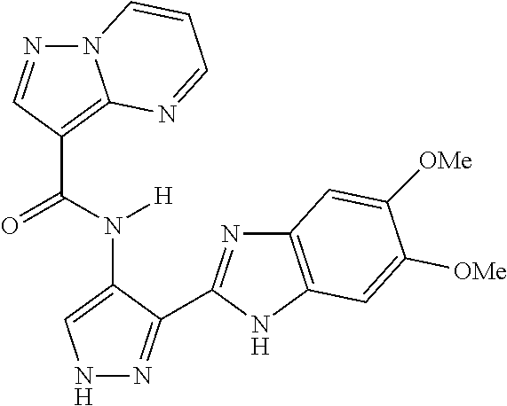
C1(C(N([H])C2=CNN=C2C2=NC3=C(N2)C=C([OMe])C([OMe])=C3)=O)=C2N(N=C1)C=CC=N2
